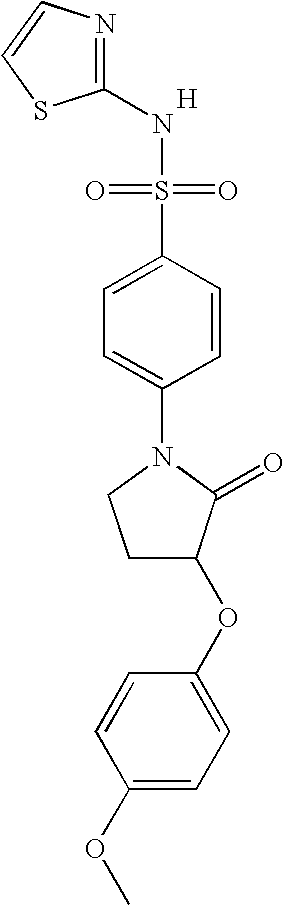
[H].N1=C(NS(=O)(=O)C2=CC=C(N3CCC(OC4=CC=C(OC)C=C4)C3=O)C=C2)SC=C1
